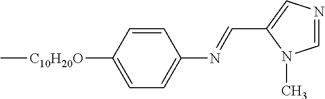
C1=NC=C(C=NC2=CC=C([C10H20O]C)C=C2)N1C
